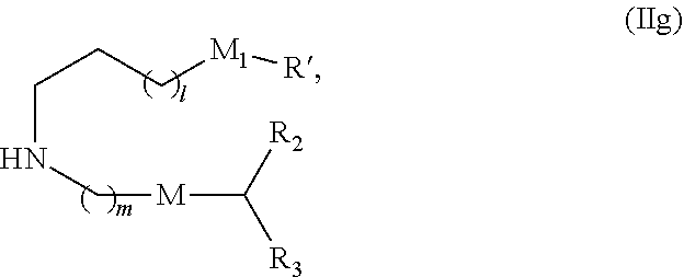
N(CCC[M1][R])C[M]C([R3])[R2]
